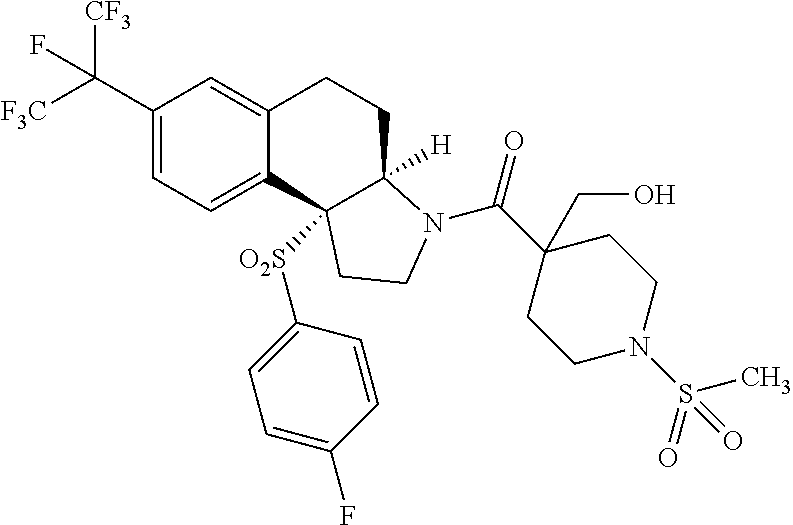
C(C1=CC=C2C(=C1)CCC1([H])C2([O2S]C2=CC=C(F)C=C2)CCN1C(=O)C1(CO)CCN(S(=O)(C)=O)CC1)([F3C])([CF3])F
